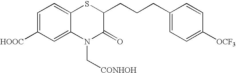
C1=C([HOOC])C=C2C(=C1)SC(CCCC1=CC=C([OCF3])C=C1)C(=O)N2C[CONHOH]
